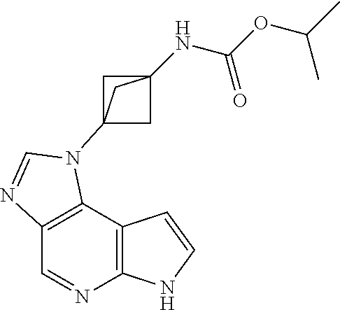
C1=NC2=C(C3=C1N=CN3C13CC(NC(OC(C)C)=O)(C1)C3)C=CN2
